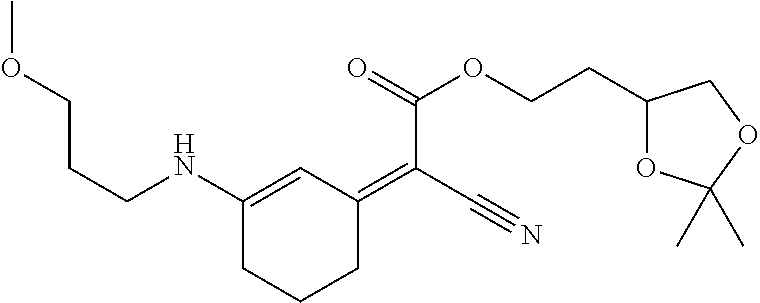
C(CNC1=CC(=C(C#N)C(=O)OCCC2OC(C)(C)OC2)CCC1)COC
